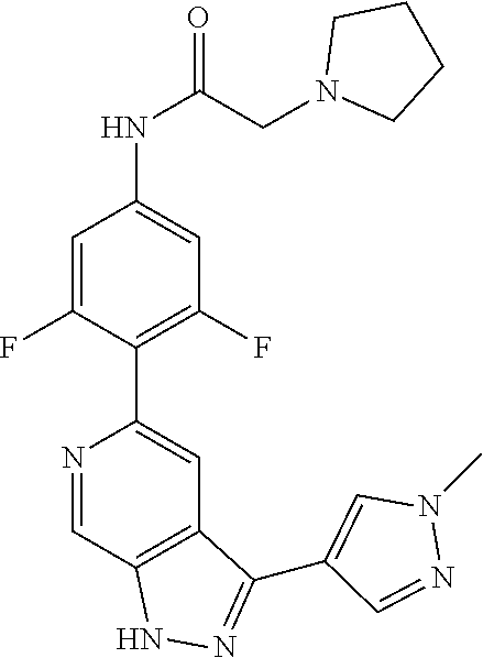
N1=CC2=C(C=C1C1=C(F)C=C(NC(=O)CN3CCCC3)C=C1F)C(C1=CN(C)N=C1)=NN2
